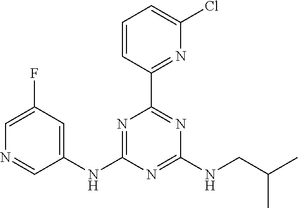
C1=CC(C2=NC(NCC(C)C)=NC(NC3=CC(F)=CN=C3)=N2)=NC(Cl)=C1
